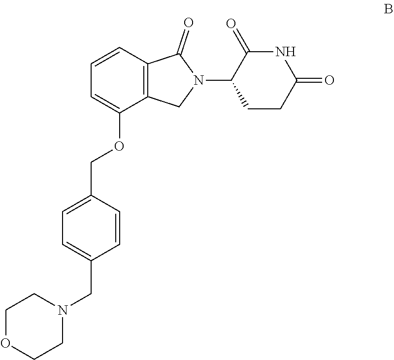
C1COCCN1CC1=CC=C(COC2=CC=CC3=C2CN(C2C(=O)NC(=O)CC2)C3=O)C=C1
